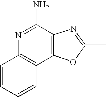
N1=C(N)C2=C(C3=C1C=CC=C3)OC(C)=N2
